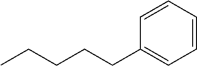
C(CCC1=CC=CC=C1)CC
